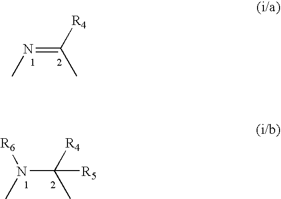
N(=C([R4])C)C.N(C([R4])(C)[R5])(C)[R6]
